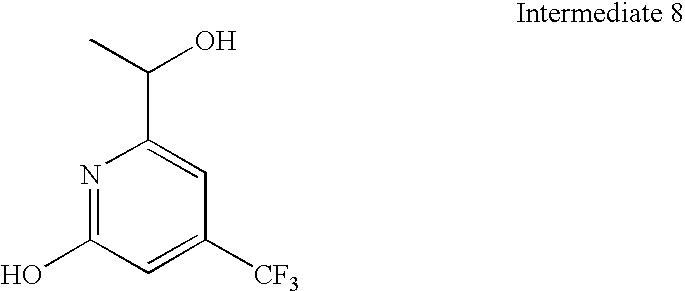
N1=C(O)C=C([CF3])C=C1C(C)O
